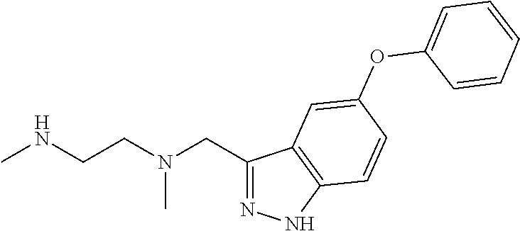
C1(CN(CCNC)C)=NNC2=C1C=C(OC1=CC=CC=C1)C=C2
